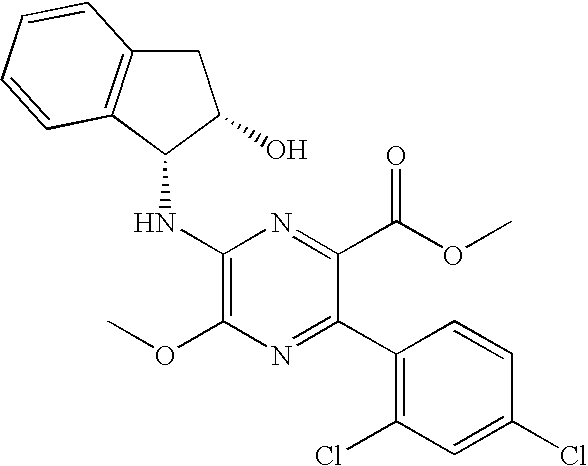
C1(C2=C(Cl)C=C(Cl)C=C2)=NC(OC)=C(NC2C(O)CC3=C2C=CC=C3)N=C1C(OC)=O
